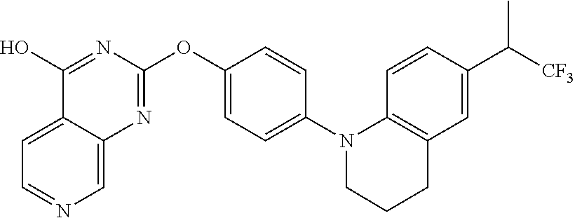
C12=CC=NC=C1N=C(OC1=CC=C(N3C4=C(C=C(C([CF3])C)C=C4)CCC3)C=C1)N=C2O
